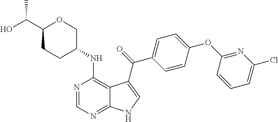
C1(C(O)C)CCC(NC2=C3C(=NC=N2)NC=C3C(=O)C2=CC=C(OC3=NC(Cl)=CC=C3)C=C2)CO1
